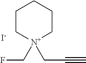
C1C[N+](CF)(CC#C)CCC1.[I-]
